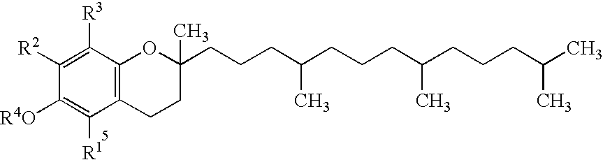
C1([R2])=C([R3])C2=C(C([R1])=C1[R4O])CCC(CCCC(CCCC(CCCC(C)C)C)C)(C)O2
